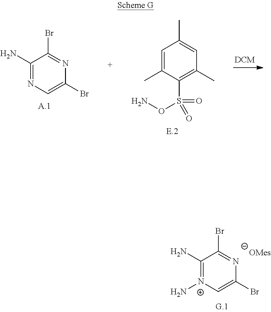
C1=C(C)C(S(=O)(=O)ON)=C(C)C=C1C.C1(N)=NC=C(Br)N=C1Br.C1(N)=[N+](N)C=C(Br)N=C1Br
